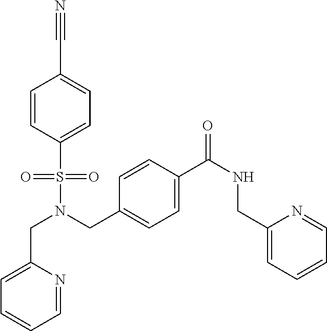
C1=C(S(N(CC2=CC=C(C(=O)NCC3=CC=CC=N3)C=C2)CC2=CC=CC=N2)(=O)=O)C=CC(C#N)=C1
